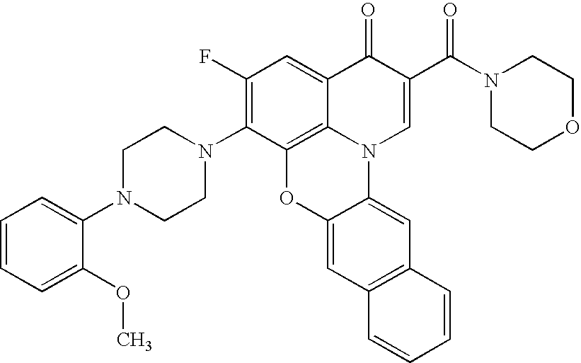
C12=C3C(=CC(F)=C1N1CCN(C4=CC=CC=C4OC)CC1)C(=O)C(C(N1CCOCC1)=O)=CN3C1=CC3=C(C=C1O2)C=CC=C3
